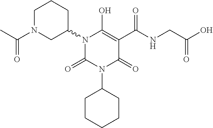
C1N(C(C)=O)CC(N2C(=O)N(C3CCCCC3)C(=O)C(C(NCC(O)=O)=O)=C2O)CC1
